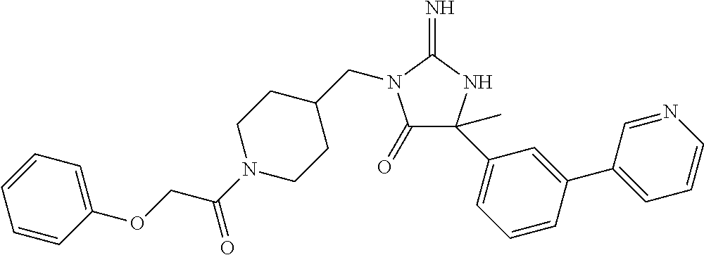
C1(=O)C(C)(C2=CC=CC(C3=CC=CN=C3)=C2)NC(=N)N1CC1CCN(C(COC2=CC=CC=C2)=O)CC1
